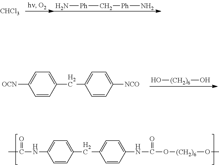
[CHCl3].N[Ph]C[Ph]N.C1(CC2=CC=C([NCO])C=C2)=CC=C([OCN])C=C1.[(CH2)6](O)O.C1(CC2=CC=C(NC(=O)O[(CH2)6]OC)C=C2)=CC=C(NC(=O)C)C=C1
